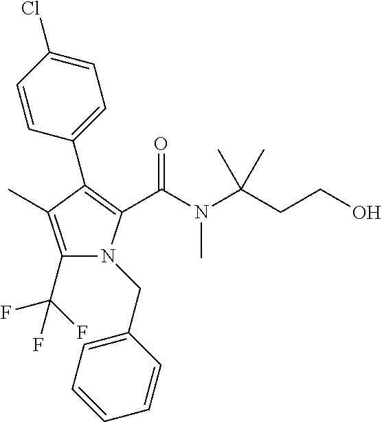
C1(C2=C(C(N(C(CCO)(C)C)C)=O)N(CC3=CC=CC=C3)C(C(F)(F)F)=C2C)=CC=C(Cl)C=C1
